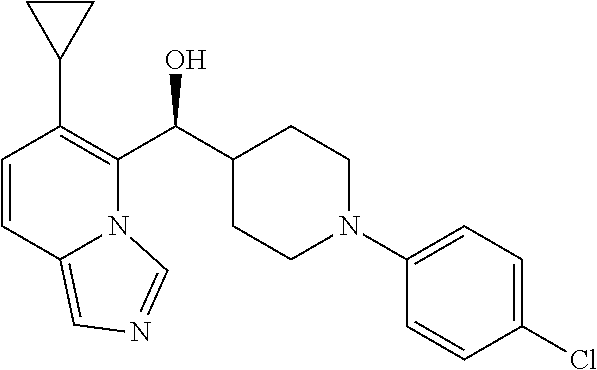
C1=CC2=CN=CN2C(C(C2CCN(C3=CC=C(Cl)C=C3)CC2)O)=C1C1CC1
